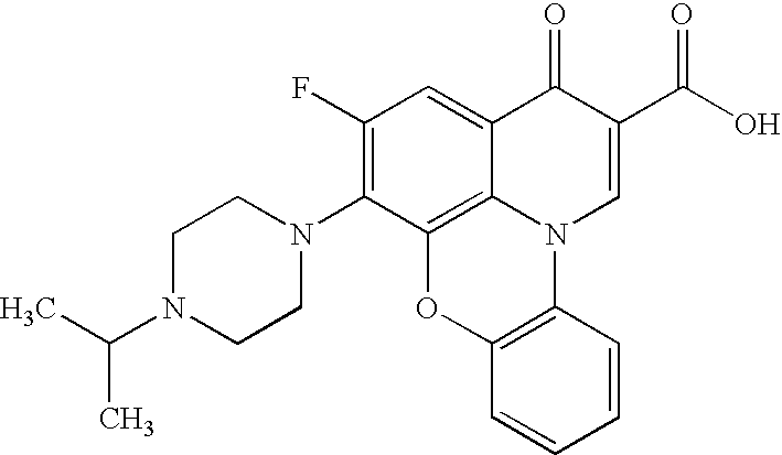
C1(F)=C(N2CCN(C(C)C)CC2)C2=C3C(=C1)C(=O)C(C(O)=O)=CN3C1=C(O2)C=CC=C1
